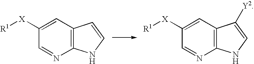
C1([X][R1])=CC2=C(N=C1)NC=C2[Y2].C1([X][R1])=CC2=C(N=C1)NC=C2
